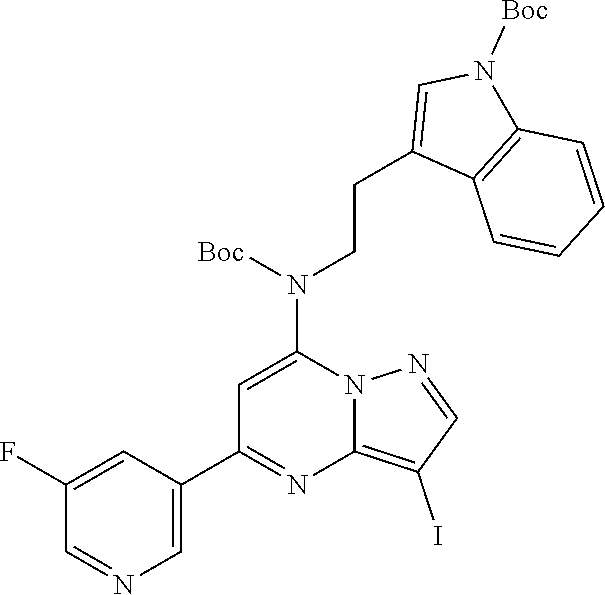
C1=C(C2=NC3=C(I)C=NN3C(N([Boc])CCC3=CN([Boc])C4=C3C=CC=C4)=C2)C=C(F)C=N1
